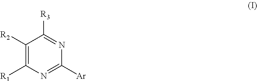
C1([R2])=C([R1])N=C([Ar])N=C1[R3]
